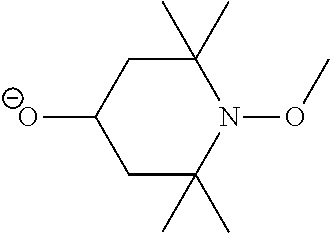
C1C(C)(C)N(OC)C(C)(C)CC1[O-]
